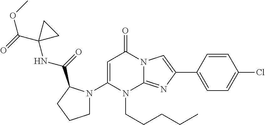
C1(N2CCCC2C(NC2(C(OC)=O)CC2)=O)=CC(=O)N2C(=NC(C3=CC=C(Cl)C=C3)=C2)N1CCCCC
